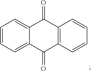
C12=CC=CC=C1C(=O)C1=C(C2=O)C=CC=C1
